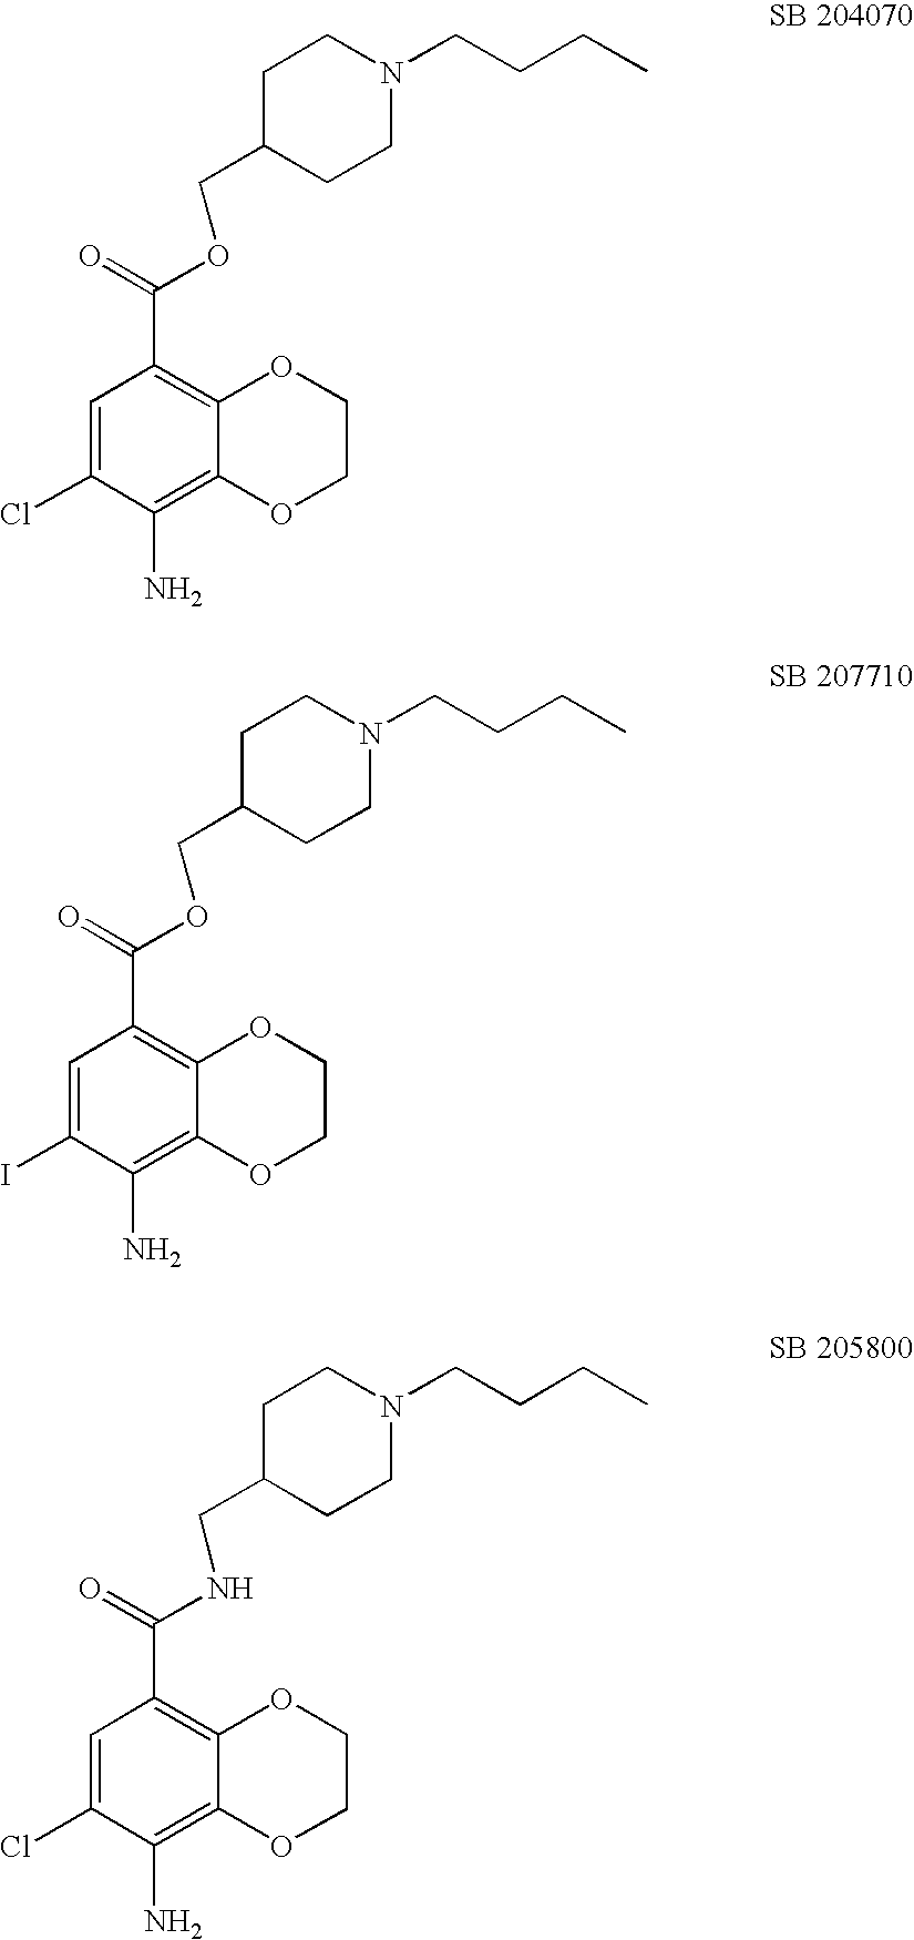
C1=C(Cl)C(N)=C2C(=C1C(=O)OCC1CCN(CCCC)CC1)OCCO2.C1=C(I)C(N)=C2C(=C1C(=O)OCC1CCN(CCCC)CC1)OCCO2.C1=C(Cl)C(N)=C2C(=C1C(=O)NCC1CCN(CCCC)CC1)OCCO2
